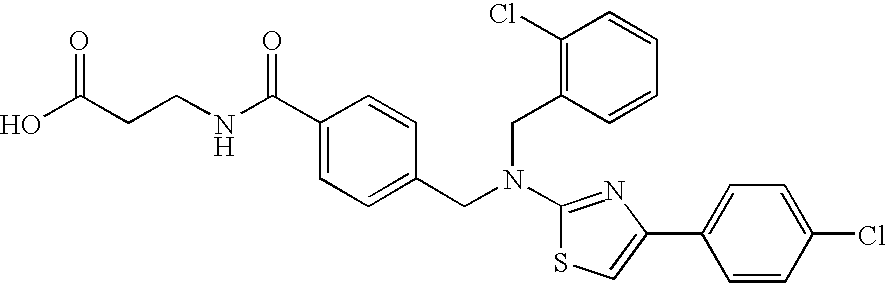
C(CCNC(C1=CC=C(CN(CC2=C(Cl)C=CC=C2)C2=NC(C3=CC=C(Cl)C=C3)=CS2)C=C1)=O)(O)=O
